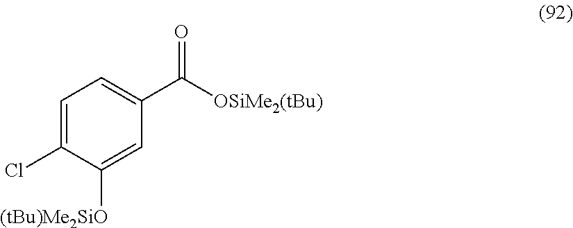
C1=C(Cl)C([(tBu)Me2SiO])=CC(C([OSiMe2(tBu)])=O)=C1
